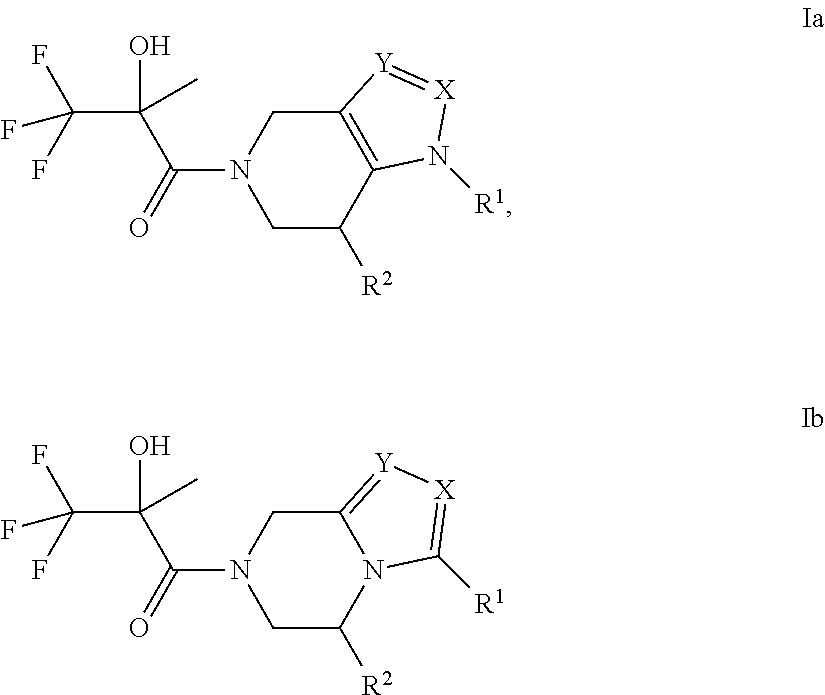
C1C([R2])C2=C(CN1C(C(C(F)(F)F)(O)C)=O)[Y]=[X]N2[R1].C1C([R2])N2C(=[Y][X]=C2[R1])CN1C(C(C(F)(F)F)(O)C)=O
